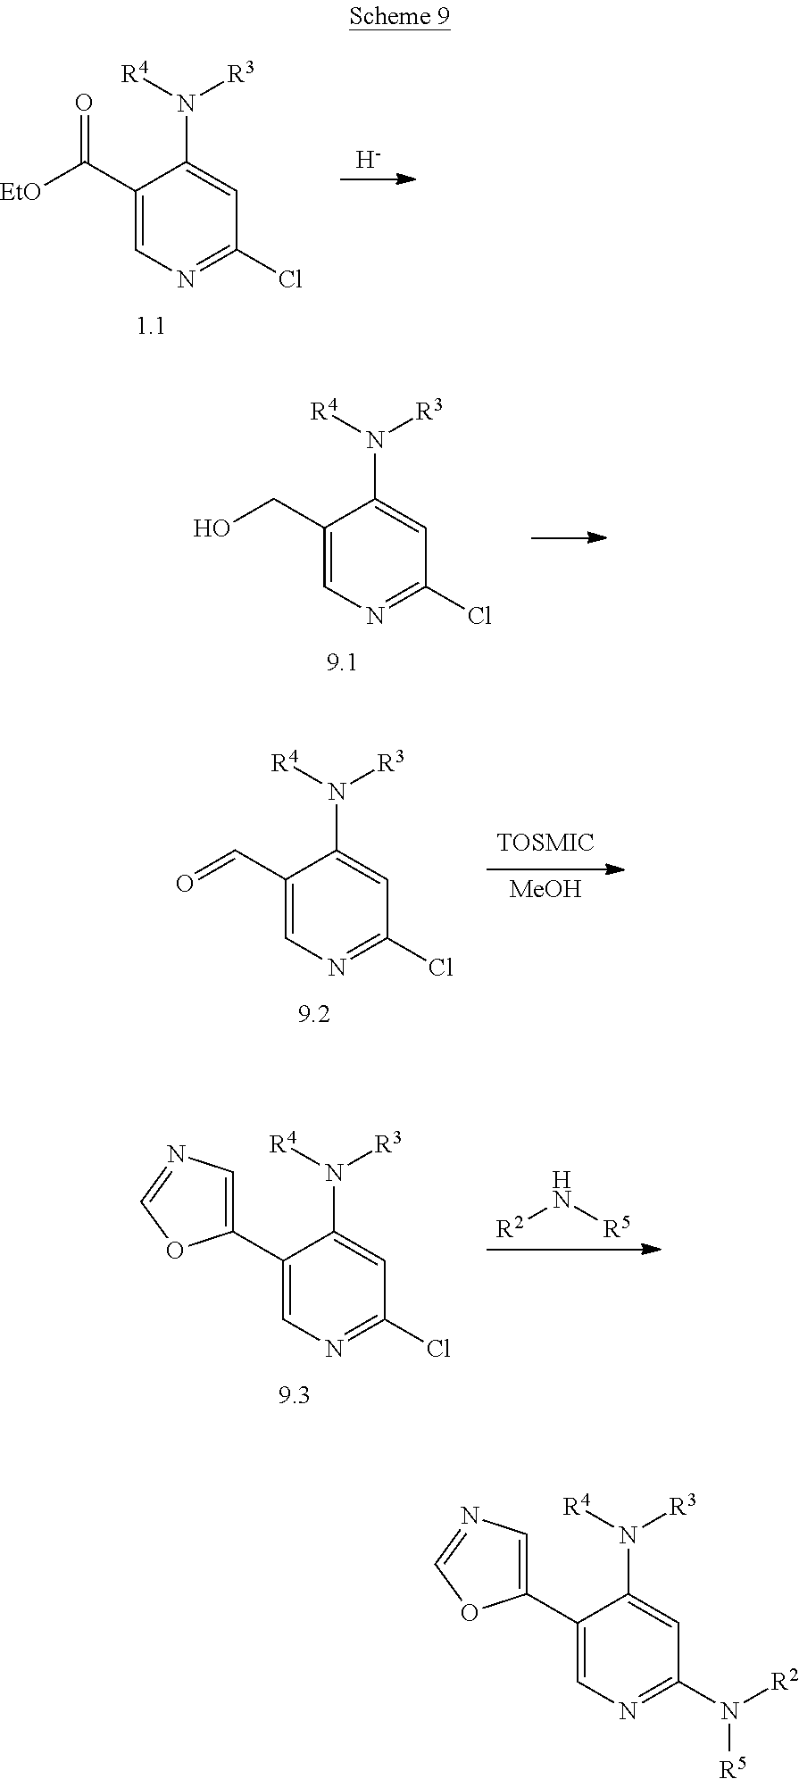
N([R2])([R5])C1=NC=C(C2=CN=CO2)C(N([R4])[R3])=C1.[H].C1(C([EtO])=O)=CN=C(Cl)C=C1N([R4])[R3].C1(CO)=CN=C(Cl)C=C1N([R4])[R3].[MeOH].C1(C=O)=CN=C(Cl)C=C1N([R4])[R3].C1(C2=CN=CO2)=CN=C(Cl)C=C1N([R4])[R3].[R2]N[R5]
